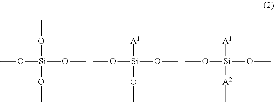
CO[Si](OC)(OC)OC.CO[Si](OC)([A1])OC.CO[Si](OC)([A1])[A2]C
